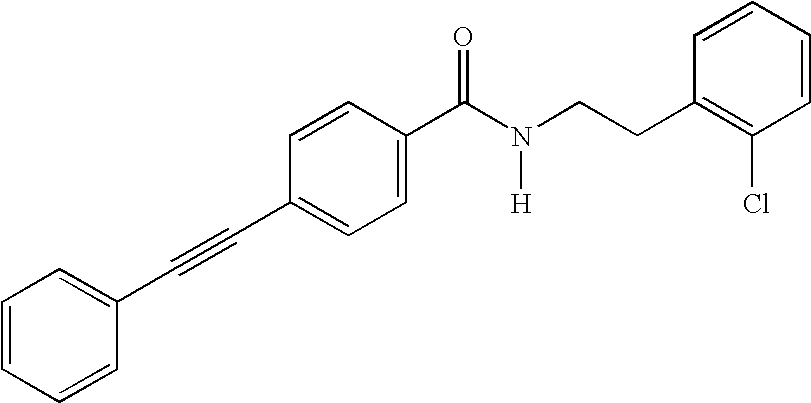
C1=CC=CC(C#CC2=CC=C(C(N([H])CCC3=C(Cl)C=CC=C3)=O)C=C2)=C1
